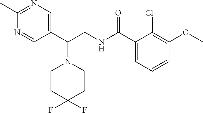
N1=CC(C(CNC(C2=CC=CC(OC)=C2Cl)=O)N2CCC(F)(F)CC2)=CN=C1C
